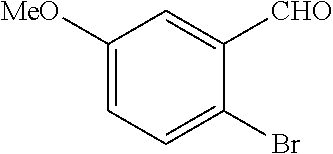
C1([MeO])=CC=C(Br)C([CHO])=C1
